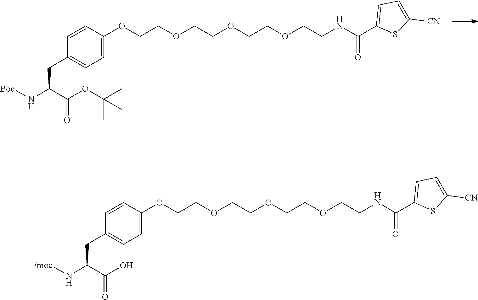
C1=CC(OCCOCCOCCOCCNC(C2=CC=C([CN])S2)=O)=CC=C1CC(C(OC(C)(C)C)=O)N[Boc].C1=CC(OCCOCCOCCOCCNC(C2=CC=C([CN])S2)=O)=CC=C1CC(C(O)=O)N[Fmoc]
